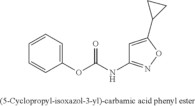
C1=CC=C(OC(NC2=NOC(C3CC3)=C2)=O)C=C1
